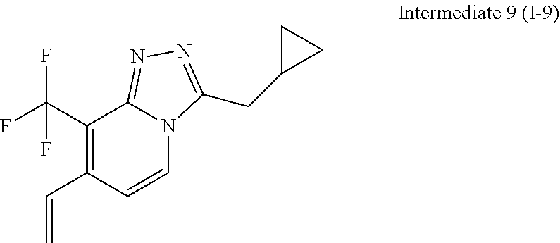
C(C1=C(C(F)(F)F)C2=NN=C(CC3CC3)N2C=C1)=C
